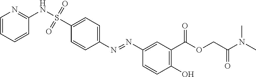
C1=CC=CC(NS(C2=CC=C(N=NC3=CC(C(OCC(=O)N(C)C)=O)=C(O)C=C3)C=C2)(=O)=O)=N1
